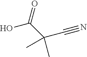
C(C(O)=O)(C#N)(C)C
